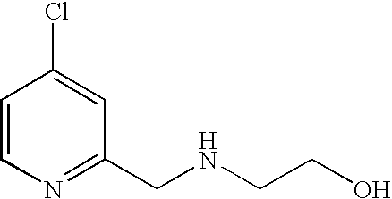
ClC1=CC(CNCCO)=NC=C1
